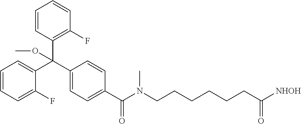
C1(C(C2=CC=CC=C2F)(C2=C(F)C=CC=C2)OC)=CC=C(C(=O)N(CCCCCCC([NHOH])=O)C)C=C1
